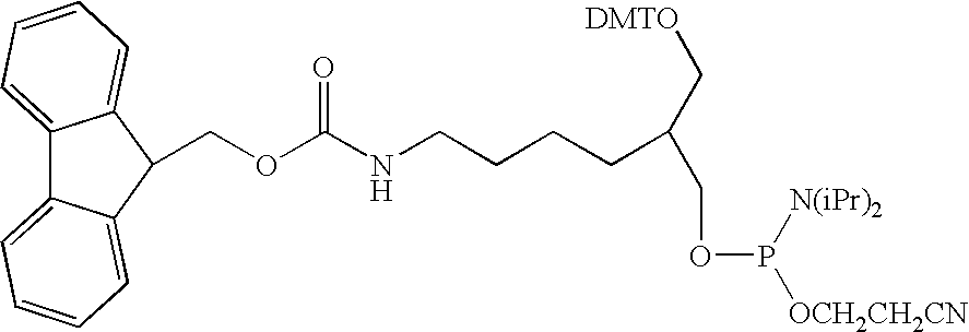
C12=CC=CC=C1C(COC(NCCCCC(COP([N(iPr)2])[OCH2CH2CN])C[DMTO])=O)C1=CC=CC=C21
